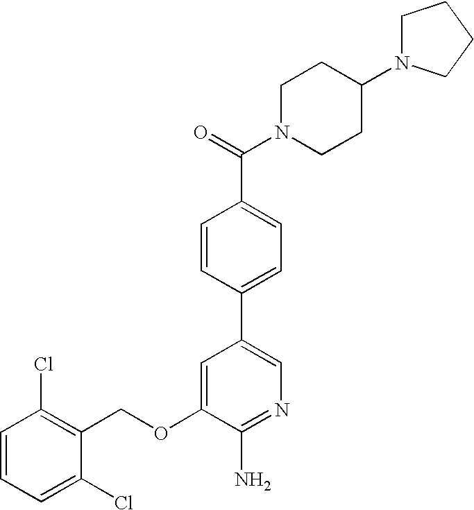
C1=CC=C(Cl)C(COC2=CC(C3=CC=C(C(N4CCC(N5CCCC5)CC4)=O)C=C3)=CN=C2N)=C1Cl
